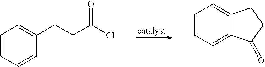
C1=CC=CC(CCC(Cl)=O)=C1.C1=CC=C2C(=C1)CCC2=O
